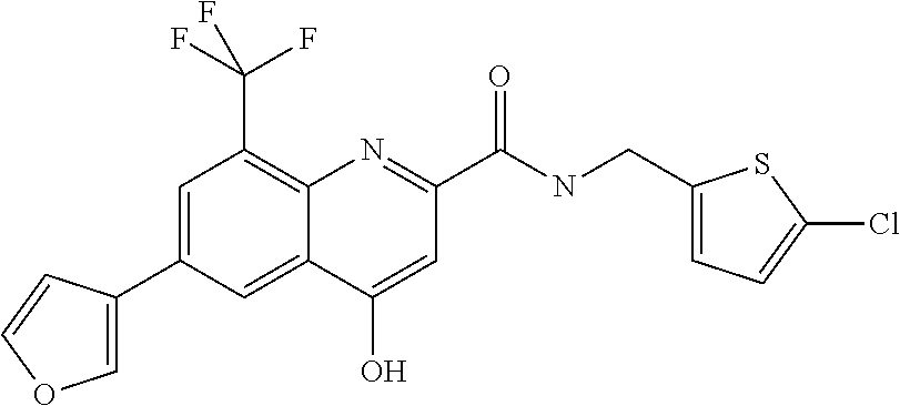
C12=CC(C3=COC=C3)=CC(C(F)(F)F)=C1N=C(C(NCC1=CC=C(Cl)S1)=O)C=C2O
